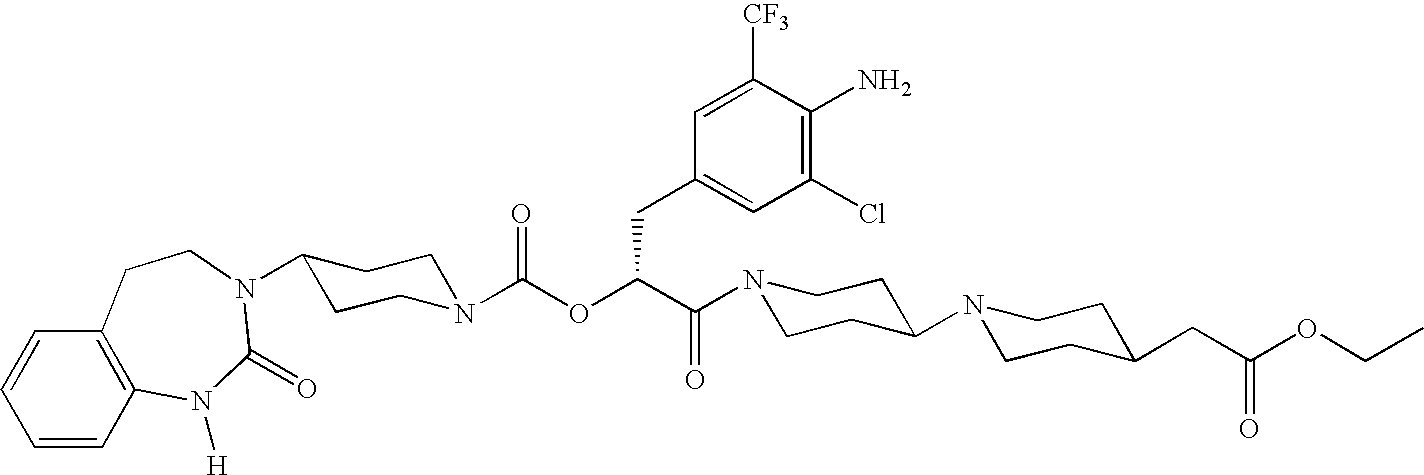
C1=CC2=C(C=C1)CCN(C1CCN(C(OC(C(N3CCC(N4CCC(CC(OCC)=O)CC4)CC3)=O)CC3=CC(Cl)=C(N)C([CF3])=C3)=O)CC1)C(=O)N2[H]
